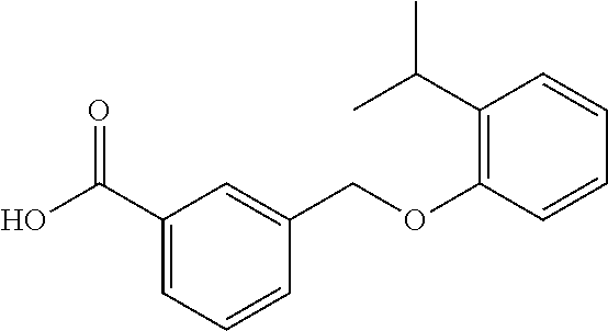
C1(C(O)=O)=CC=CC(COC2=C(C(C)C)C=CC=C2)=C1
